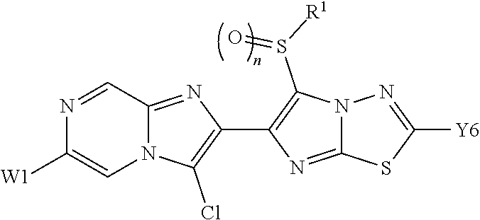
N1=CC2=NC(C3=C(S([R1])=O)N4C(=N3)SC([Y6])=N4)=C(Cl)N2C=C1[W1]
